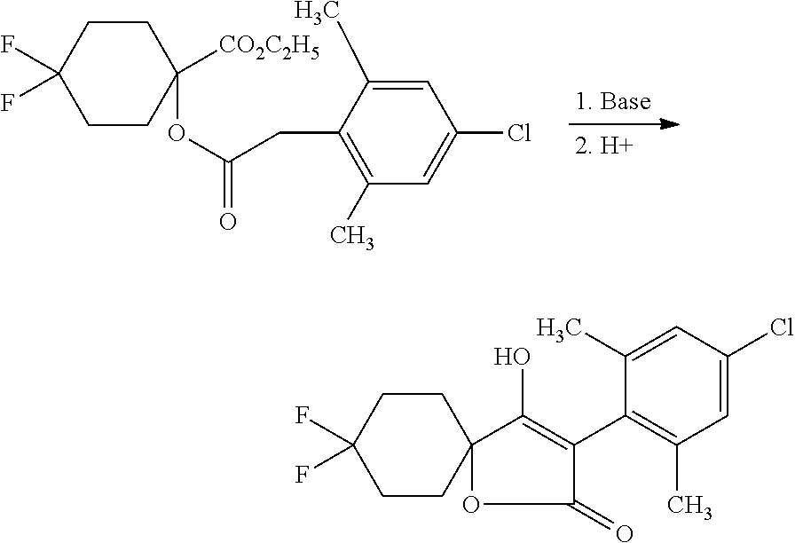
C(C1=C(C)C=C(Cl)C=C1C)C(OC1([CO2C2H5])CCC(F)(F)CC1)=O.O1C2(CCC(F)(F)CC2)C(O)=C(C2=C(C)C=C(Cl)C=C2C)C1=O
